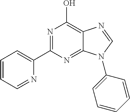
N1=C(C2=CC=CC=N2)N=C2C(=C1O)N=CN2C1=CC=CC=C1
